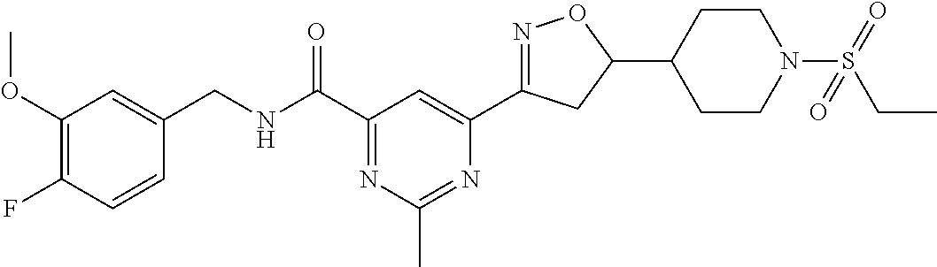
C1(OC)=C(F)C=CC(CNC(C2=NC(C)=NC(C3=NOC(C4CCN(S(=O)(CC)=O)CC4)C3)=C2)=O)=C1
